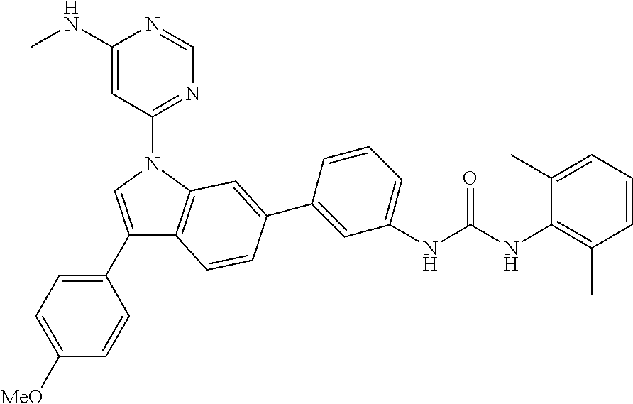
C1(NC)=CC(N2C=C(C3=CC=C([MeO])C=C3)C3=C2C=C(C2=CC(NC(NC4=C(C)C=CC=C4C)=O)=CC=C2)C=C3)=NC=N1
